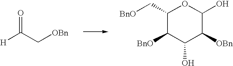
[H]C(C[OBn])=O.C1(C[BnO])C([BnO])C(O)C([OBn])C(O)O1
